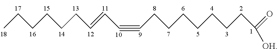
CCCCCCC=CC#CCCCCCCCC(=O)[OH]
